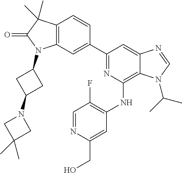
C12=C(C=C(C3=NC(NC4=C(F)C=NC(CO)=C4)=C4C(=C3)N=CN4C(C)C)C=C1)N(C1CC(N3CC(C)(C)C3)C1)C(=O)C2(C)C
